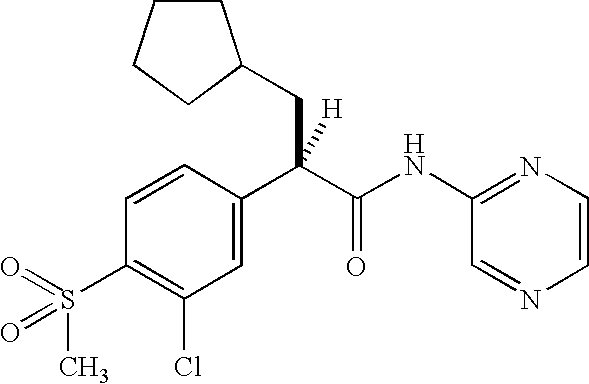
C1=C(C(C(NC2=NC=CN=C2)=O)(CC2CCCC2)[H])C=CC(S(C)(=O)=O)=C1Cl
